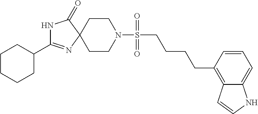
C1CN(S(=O)(CCCCC2=C3C(=CC=C2)NC=C3)=O)CCC12C(=O)NC(C1CCCCC1)=N2
